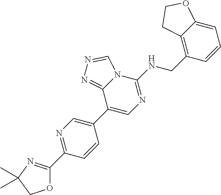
C1(C2=NC(C)(C)CO2)=NC=C(C2=CN=C(NCC3=C4C(=CC=C3)OCC4)N3C2=NN=C3)C=C1
